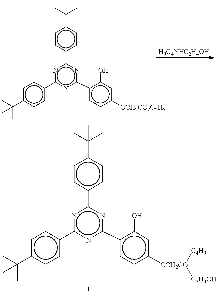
n1c(-c2ccc(C(C)(C)C)cc2)nc(-c2ccc([OCH2CO2C2H5])cc2O)nc1-c1ccc(C(C)(C)C)cc1.n1c(-c2ccc(C(C)(C)C)cc2)nc(-c2ccc([OCH2CO]([C4H9])[C2H4OH])cc2O)nc1-c1ccc(C(C)(C)C)cc1.I
